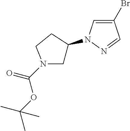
C1=NN(C2CN(C(OC(C)(C)C)=O)CC2)C=C1Br
